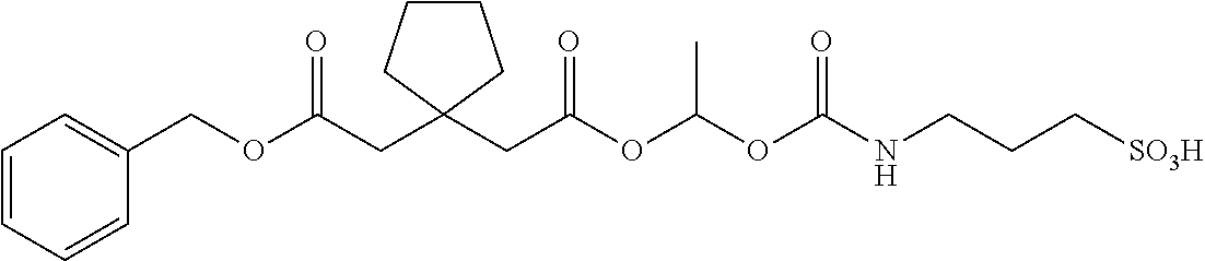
C1=CC=CC(COC(CC2(CC(OC(OC(NCCC[SO3H])=O)C)=O)CCCC2)=O)=C1
